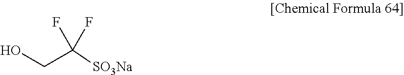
[SO3Na]C(CO)(F)F
